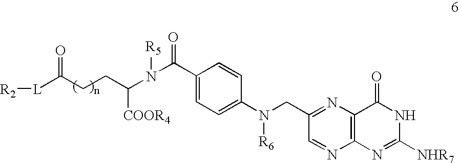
[R2][L]C(CCC([COOR4])N(C(C1=CC=C(N(CC2=NC3=C(N=C2)N=C([NHR7])NC3=O)[R6])C=C1)=O)[R5])=O
